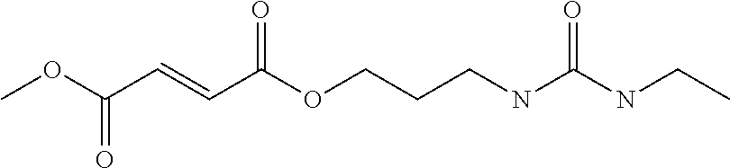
COC(C=CC(OCCCNC(NCC)=O)=O)=O
